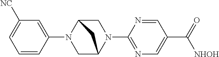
C1=CC(N2CC3N(C4=NC=C(C([NHOH])=O)C=N4)CC2C3)=CC([NC])=C1
